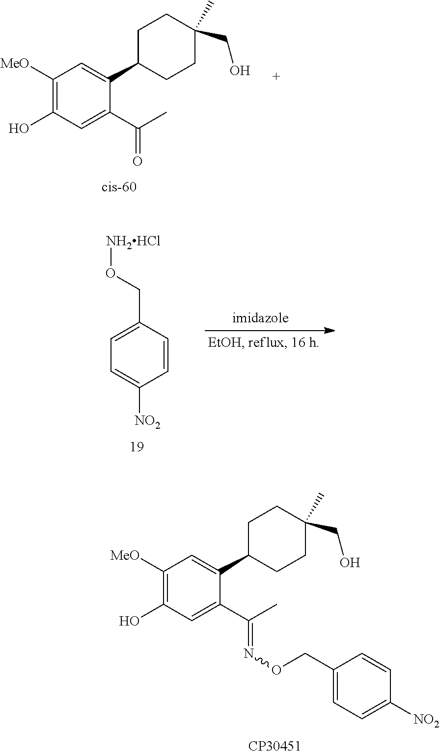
C1([MeO])=C(O)C=C(C(=O)C)C(C2CCC(CO)(C)CC2)=C1.C1=C(CO[NH2HCl])C=CC([NO2])=C1.C1([MeO])=C(O)C=C(C(=NOCC2=CC=C([NO2])C=C2)C)C(C2CCC(CO)(C)CC2)=C1
